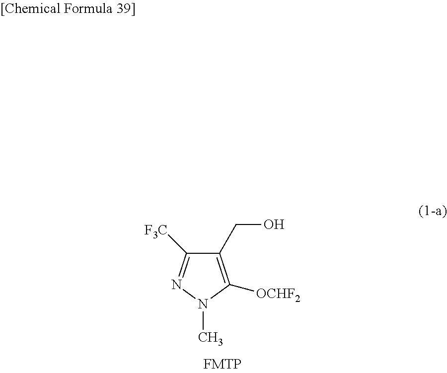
C(C1=C([OCHF2])N(C)N=C1[F3C])O
